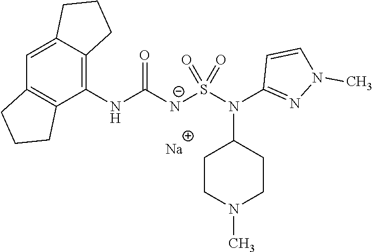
C1(NC([N-]S(N(C2=NN(C)C=C2)C2CCN(C)CC2)(=O)=O)=O)=C2C(=CC3=C1CCC3)CCC2.[Na]
